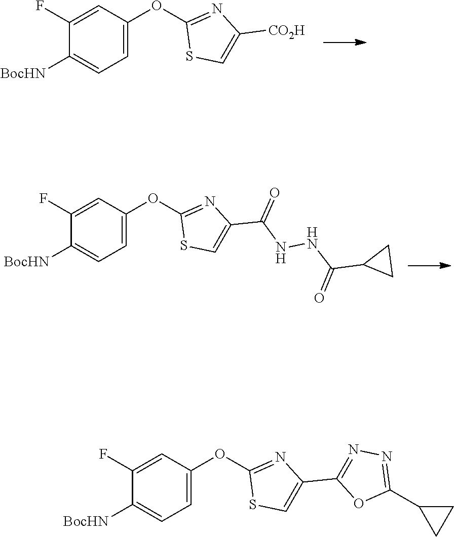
C1([CO2H])=CSC(OC2=CC=C([BocHN])C(F)=C2)=N1.C1(C(NNC(C2CC2)=O)=O)=CSC(OC2=CC=C([BocHN])C(F)=C2)=N1.O(C1=NC(C2=NN=C(C3CC3)O2)=CS1)C1=CC=C([BocHN])C(F)=C1
